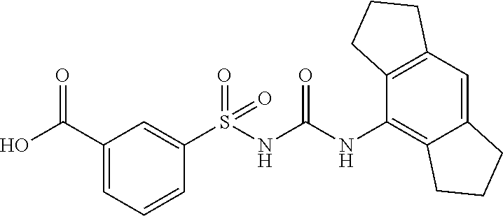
S(NC(NC1=C2C(=CC3=C1CCC3)CCC2)=O)(=O)(=O)C1=CC(C(O)=O)=CC=C1
